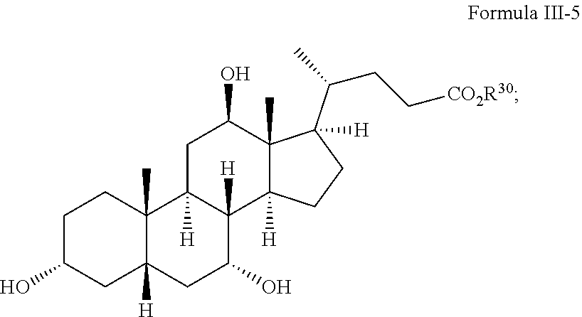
C1C(O)CC2([H])C(C)(C1)C1([H])C([H])(C(O)C2)C2([H])C(C)(C(O)C1)C(C(CC[CO2R30])C)([H])CC2
